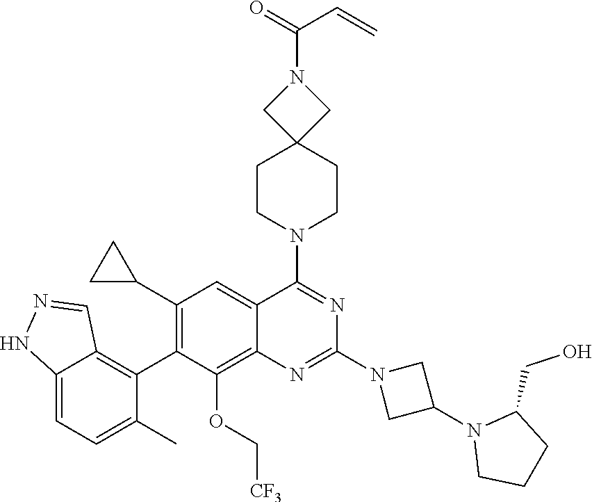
C12=CC=C(C)C(C3=C(C4CC4)C=C4C(=C3OC[CF3])N=C(N3CC(N5CCCC5CO)C3)N=C4N3CCC4(CC3)CN(C(=O)C=C)C4)=C1C=NN2
